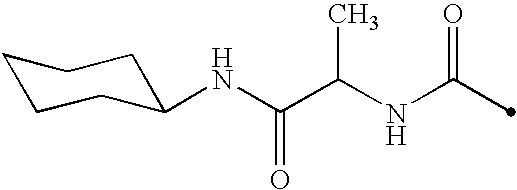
C(NC(=O)C)(C(NC1CCCCC1)=O)C
